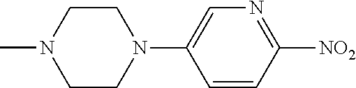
C1N(C)CCN(C2=CN=C([NO2])C=C2)C1
